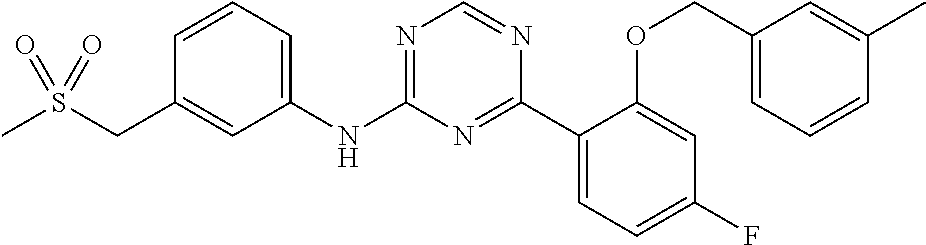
C1(NC2=NC=NC(C3=CC=C(F)C=C3OCC3=CC=CC(C)=C3)=N2)=CC=CC(CS(C)(=O)=O)=C1
